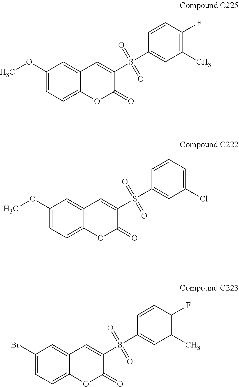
C1(OC)=CC=C2C(=C1)C=C(S(C1=CC(C)=C(F)C=C1)(=O)=O)C(=O)O2.C1(OC)=CC=C2C(=C1)C=C(S(C1=CC(Cl)=CC=C1)(=O)=O)C(=O)O2.C1(Br)=CC=C2C(=C1)C=C(S(C1=CC(C)=C(F)C=C1)(=O)=O)C(=O)O2
